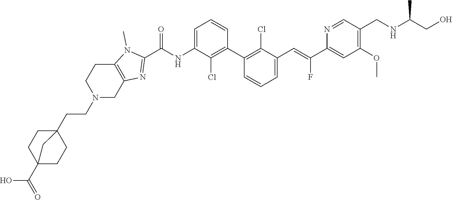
C1(C2=C(Cl)C(C=C(C3=CC(OC)=C(CNC(CO)C)C=N3)F)=CC=C2)=C(Cl)C(NC(C2=NC3=C(N2C)CCN(CCC24CCC(C(O)=O)(CC2)C4)C3)=O)=CC=C1
